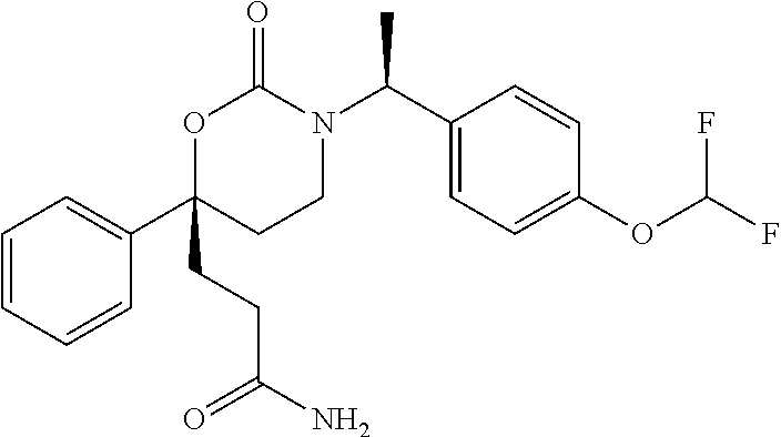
O1C(CCC(=O)N)(C2=CC=CC=C2)CCN(C(C2=CC=C(OC(F)F)C=C2)C)C1=O
